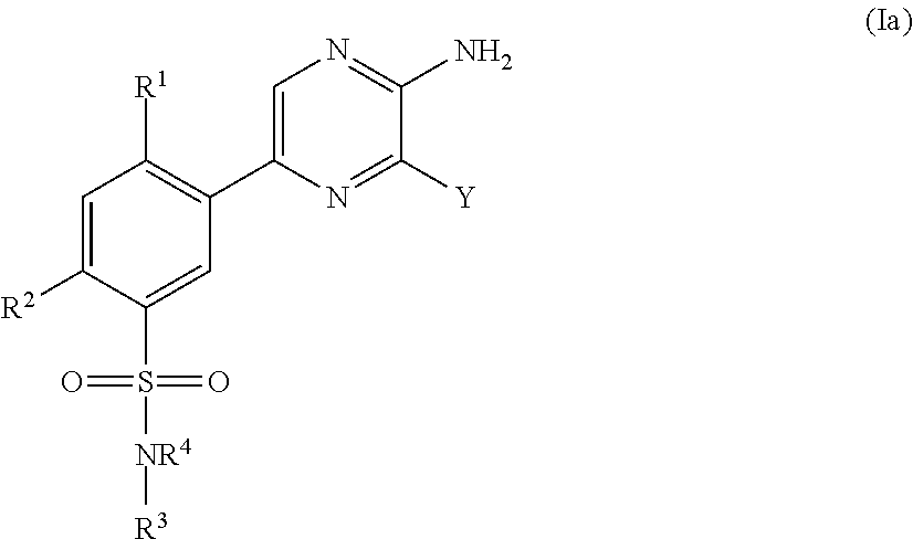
C1(C2=C([R1])C=C([R2])C(S(=O)(=O)[NR4][R3])=C2)=CN=C(N)C([Y])=N1
